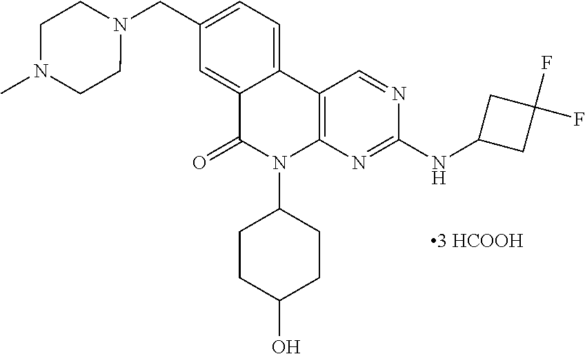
C12=C(N=C(NC3CC(F)(F)C3)N=C1)N(C1CCC(O)CC1)C(=O)C1=CC(CN3CCN(C)CC3)=CC=C21
